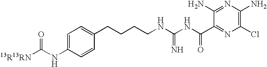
C1=C(NC([13R13RN])=O)C=CC(CCCCNC(NC(C2=NC(Cl)=C(N)N=C2N)=O)=N)=C1
